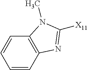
C1=CC2=C(C=C1)N(C)C([X11])=N2
